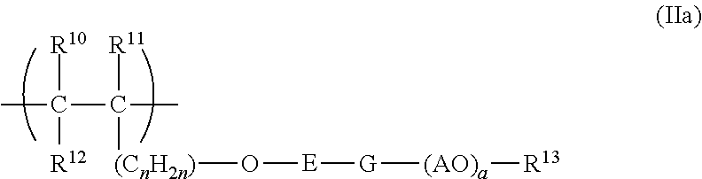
[R12]C(C)([R10])C([R11])(C)[(CnH2n)]O[E][G][(AO)a][R13]
